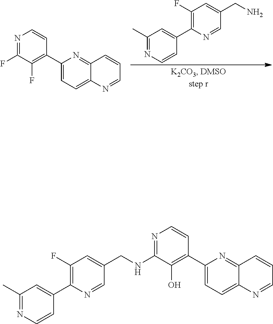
C1(C)=NC=CC(C2=C(F)C=C(CN)C=N2)=C1.C1(C2=C(F)C(F)=NC=C2)=CC=C2C(=N1)C=CC=N2.C1(C2=C(O)C(NCC3=CC(F)=C(C4=CC(C)=NC=C4)N=C3)=NC=C2)=CC=C2C(=N1)C=CC=N2
